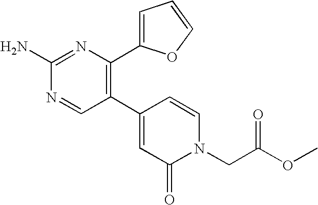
C1(C2=C(C3=CC=CO3)N=C(N)N=C2)=CC(=O)N(CC(OC)=O)C=C1
